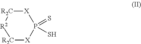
[R2C]1[X]P(=S)(S)[X][R2C][R2]1
